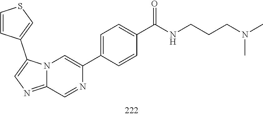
C1=NC(C2=CC=C(C(=O)NCCCN(C)C)C=C2)=CN2C1=NC=C2C1=CSC=C1
